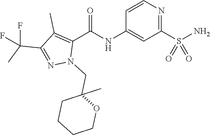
C1=CN=C(S(N)(=O)=O)C=C1NC(C1=C(C)C(C(C)(F)F)=NN1CC1(C)CCCCO1)=O
